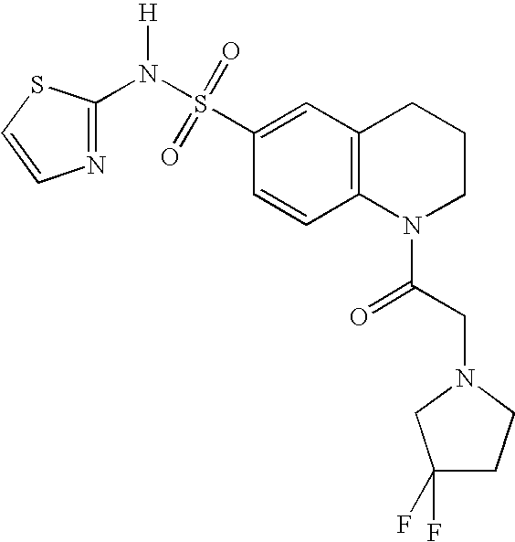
C1(S(N(C2=NC=CS2)[H])(=O)=O)=CC2=C(C=C1)N(C(CN1CC(F)(F)CC1)=O)CCC2
